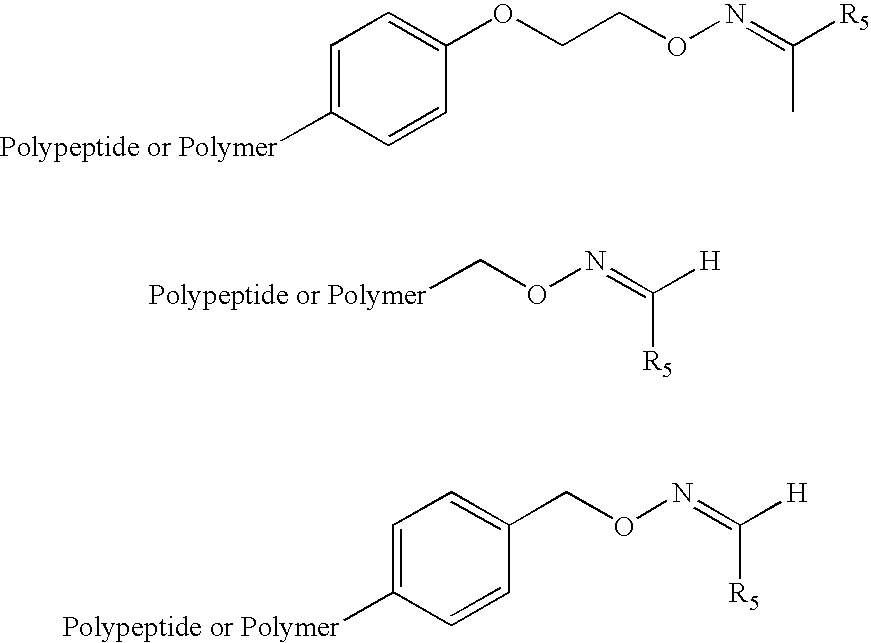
C1=CC([Polypeptide or Polymer])=CC=C1OCCON=C([R5])C.C([Polypeptide or Polymer])ON=C([H])[R5].C1=CC([Polypeptide or Polymer])=CC=C1CON=C([H])[R5]
